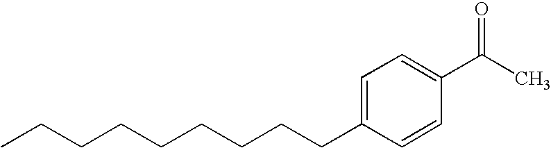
C(CC1=CC=C(C(=O)C)C=C1)CCCCCCC
